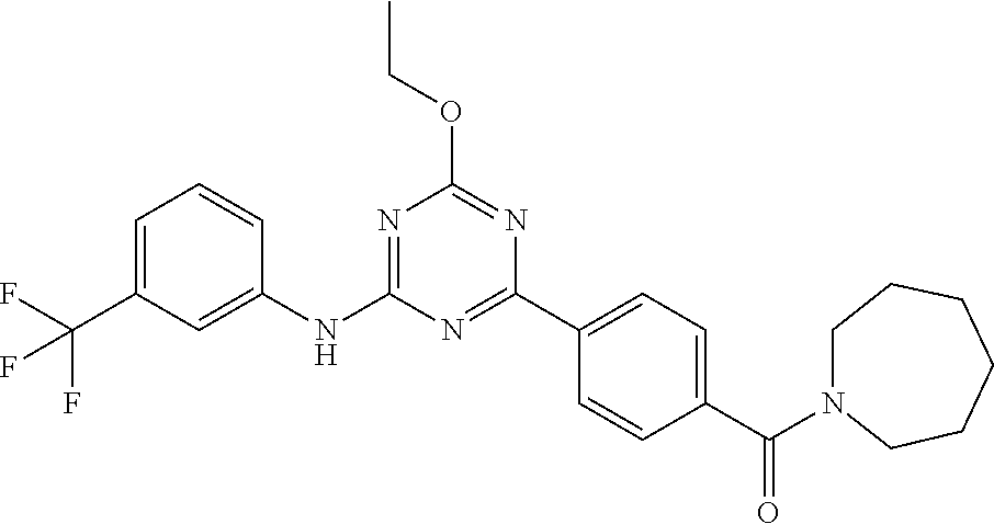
N1=C(C2=CC=C(C(=O)N3CCCCCC3)C=C2)N=C(OCC)N=C1NC1=CC(C(F)(F)F)=CC=C1
